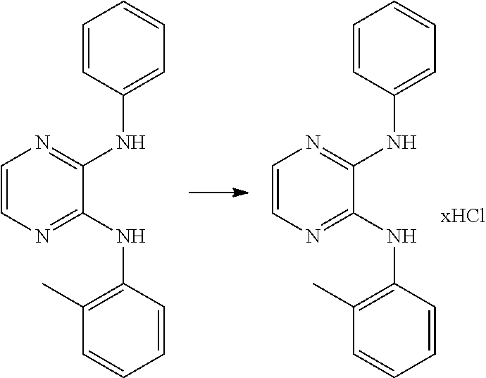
C1=CN=C(NC2=C(C)C=CC=C2)C(NC2=CC=CC=C2)=N1.C1=CN=C(NC2=C(C)C=CC=C2)C(NC2=CC=CC=C2)=N1
